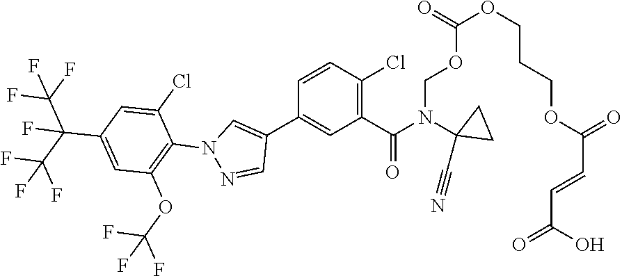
C(OCN(C(=O)C1=C(Cl)C=CC(C2=CN(C3=C(OC(F)(F)F)C=C(C(C(F)(F)F)(C(F)(F)F)F)C=C3Cl)N=C2)=C1)C1(C#N)CC1)(OCCCOC(C=CC(=O)O)=O)=O
